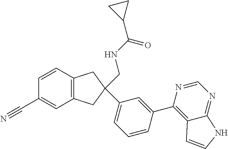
C1=CC2=C(C=C1C#N)CC(C1=CC=CC(C3=C4C(=NC=N3)NC=C4)=C1)(CNC(C1CC1)=O)C2
